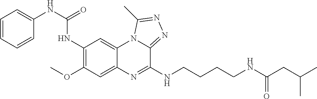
C1(NC(NC2=CC=CC=C2)=O)=C(OC)C=C2C(=C1)N1C(=NN=C1C)C(NCCCCNC(CC(C)C)=O)=N2
